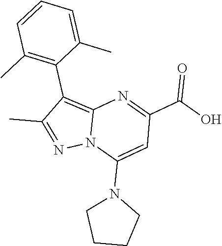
C12=C(C3=C(C)C=CC=C3C)C(C)=NN1C(N1CCCC1)=CC(C(O)=O)=N2
